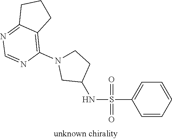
S(C1=CC=CC=C1)(NC1CCN(C2=C3C(=NC=N2)CCC3)C1)(=O)=O
